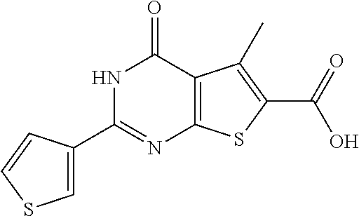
C1=C(C2=NC3=C(C(=O)N2)C(C)=C(C(=O)O)S3)C=CS1
